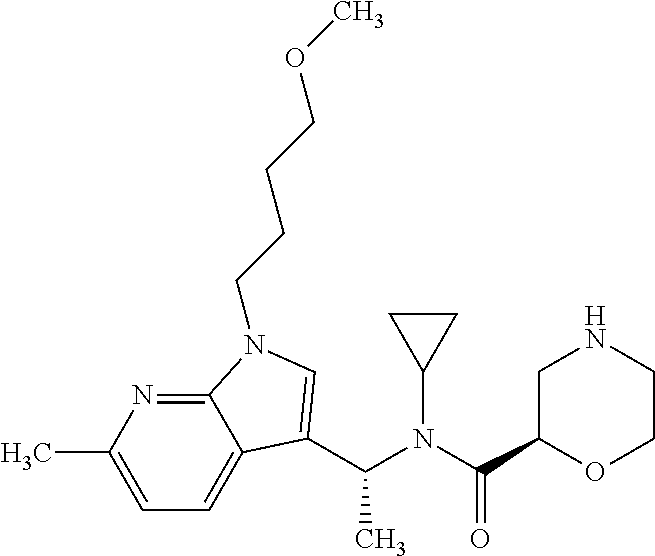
N(C(C1OCCNC1)=O)(C1CC1)C(C)C1=CN(CCCCOC)C2=NC(C)=CC=C21
